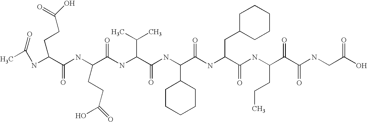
CC(NC(C(NC(C(NC(C(C)C)C(=O)NC(C1CCCCC1)C(=O)NC(C(NC(C(C(NCC(O)=O)=O)=O)CCC)=O)CC1CCCCC1)=O)CCC(=O)O)=O)CCC(O)=O)=O
